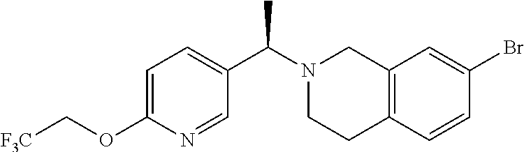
C1=C(OC[F3C])N=CC(C(N2CCC3=C(C2)C=C(Br)C=C3)C)=C1
